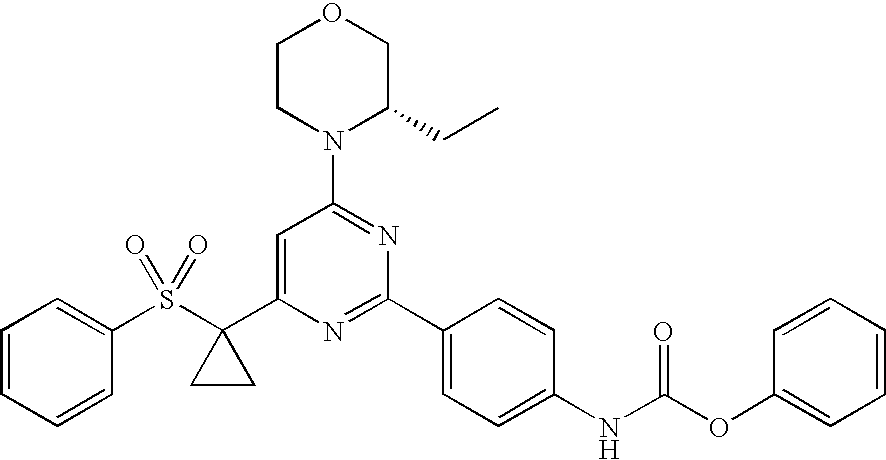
C1(S(C2(C3=CC(N4C(CC)COCC4)=NC(C4=CC=C(NC(OC5=CC=CC=C5)=O)C=C4)=N3)CC2)(=O)=O)=CC=CC=C1
